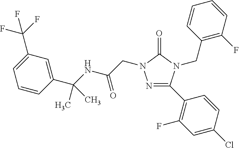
N1=C(C2=C(F)C=C(Cl)C=C2)N(CC2=C(F)C=CC=C2)C(=O)N1CC(=O)NC(C)(C1=CC(C(F)(F)F)=CC=C1)C
